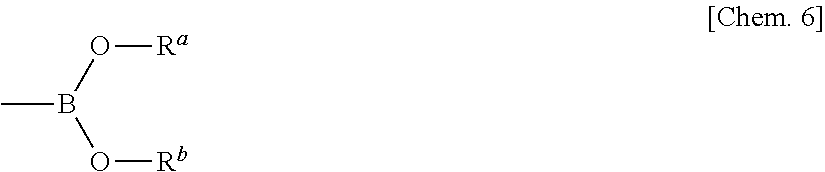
CB(O[Ra])O[Rb]
